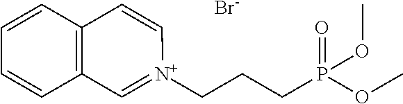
C(CP(OC)(=O)OC)C[N+]1=CC2=C(C=C1)C=CC=C2.[Br-]
